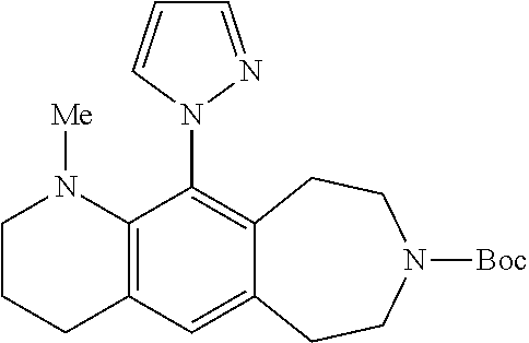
C1CCC2=C(N1[Me])C(N1C=CC=N1)=C1C(=C2)CCN([Boc])CC1
